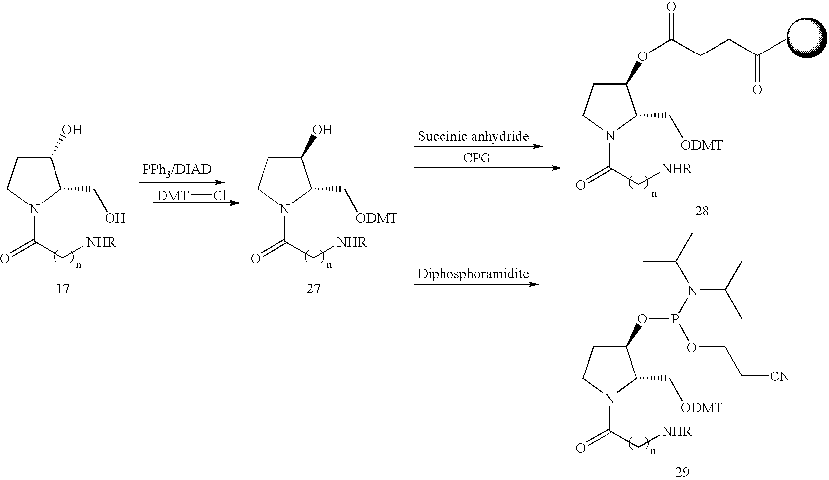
C1(O)CCN(C(C[NHR])=O)C1CO.[DMT]Cl.C1(O)CCN(C(C[NHR])=O)C1C[ODMT].C1C(OC(CCC(C)=O)=O)C(C[ODMT])N(C(=O)C[NHR])C1.C1(OP(N(C(C)C)C(C)C)OCC[CN])CCN(C(=O)C[NHR])C1C[ODMT]
